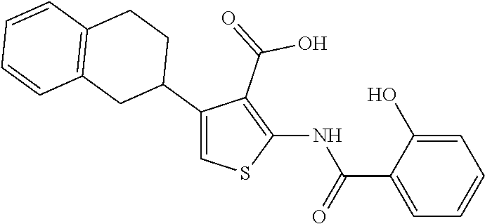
C1(C2CCC3=C(C2)C=CC=C3)=CSC(NC(C2=CC=CC=C2O)=O)=C1C(=O)O
